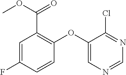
ClC1=NC=NC=C1OC1=C(C(OC)=O)C=C(F)C=C1
